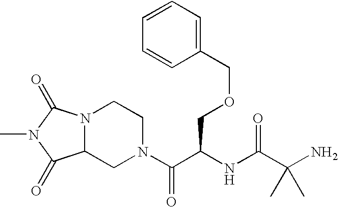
C12N(C(=O)N(C)C1=O)CCN(C(C(NC(C(N)(C)C)=O)COCC1=CC=CC=C1)=O)C2
